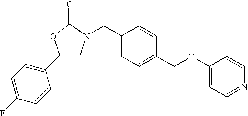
C1(C2=CC=C(F)C=C2)CN(CC2=CC=C(COC3=CC=NC=C3)C=C2)C(=O)O1
